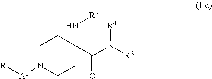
C1N([A1][R1])CCC(C(N([R3])[R4])=O)(N[R7])C1
